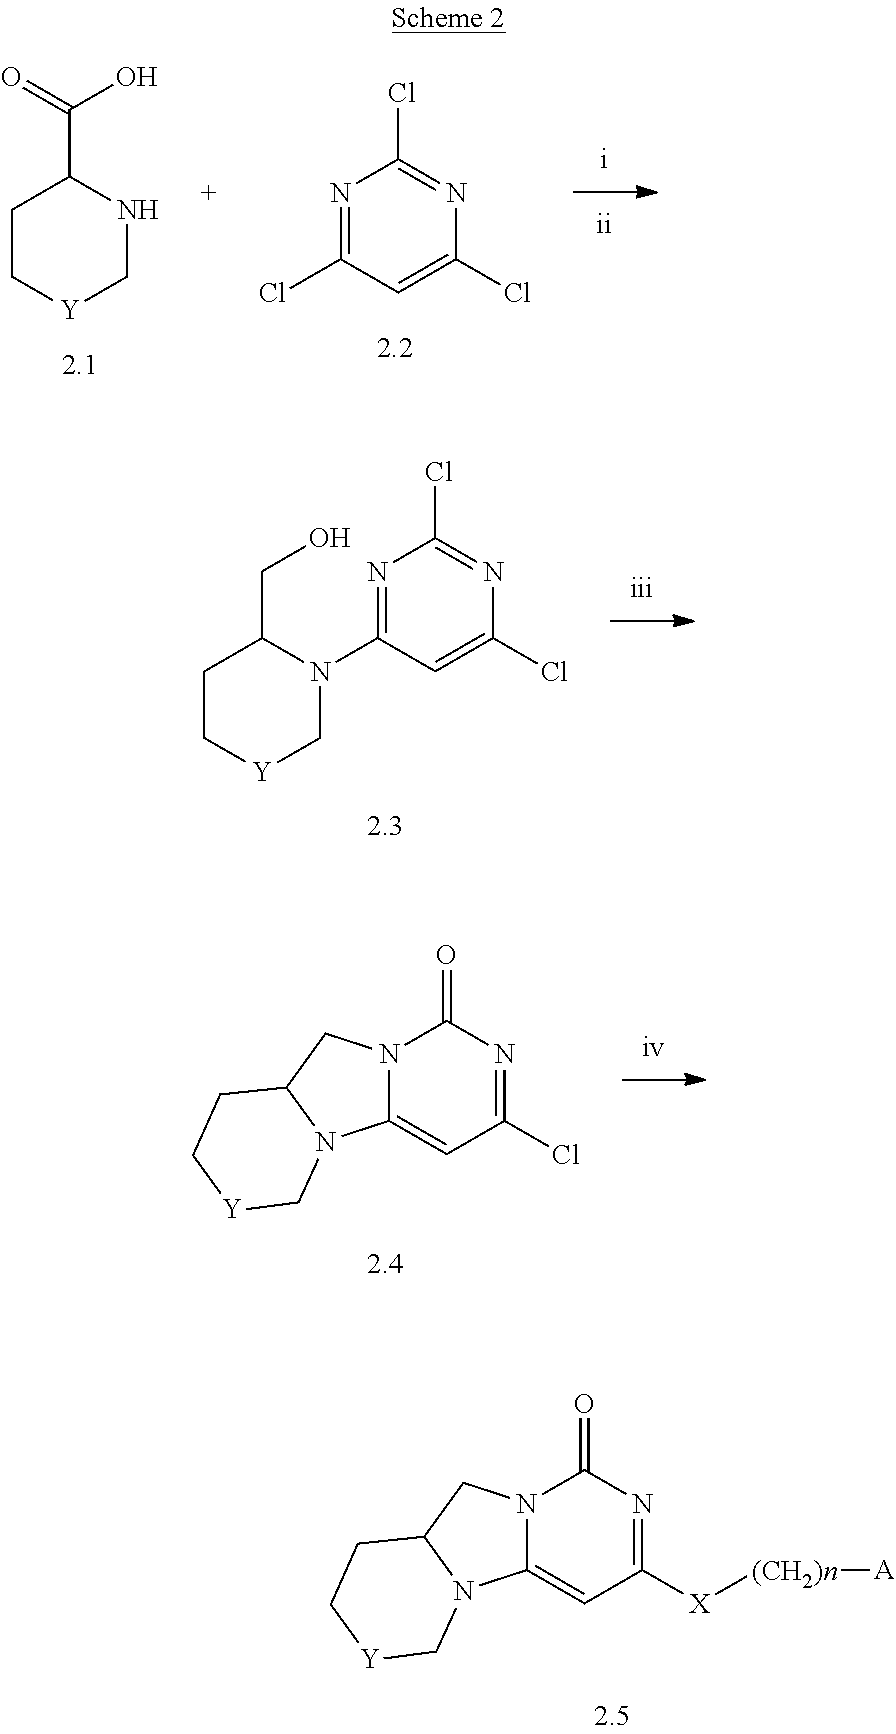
C1(Cl)=NC(Cl)=NC(Cl)=C1.C1C[Y]CNC1C(=O)O.C1(N2C(CO)CC[Y]C2)=NC(Cl)=NC(Cl)=C1.C12N(C3=CC(Cl)=NC(=O)N3C1)C[Y]CC2.[X]([(CH2)n][A])C1=NC(=O)N2C(=C1)N1C(C2)CC[Y]C1
